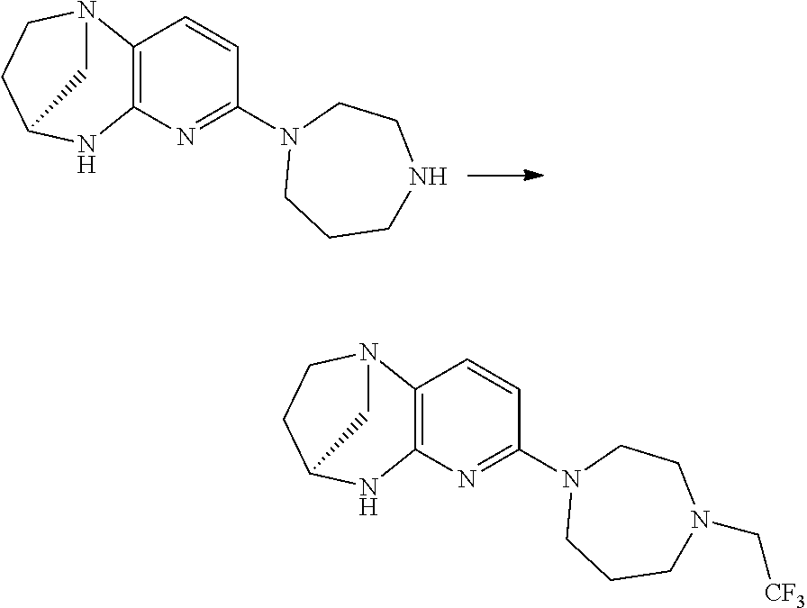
C12=C(N=C(N3CCCNCC3)C=C1)NC1CCN2C1.C12=C(N=C(N3CCCN(C[CF3])CC3)C=C1)NC1CCN2C1
